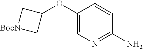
C1(OC2C[BocN]C2)=CN=C(N)C=C1
